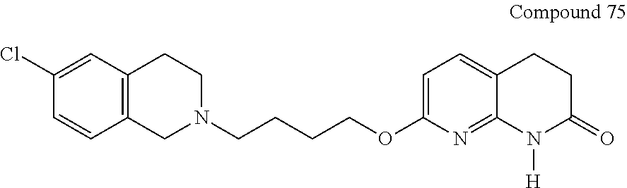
C1=C(OCCCCN2CC3=C(CC2)C=C(Cl)C=C3)N=C2C(=C1)CCC(=O)N2[H]
